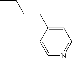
C1=C(CCCC)C=CN=C1
